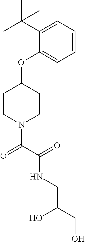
C1=CC=C(C(C)(C)C)C(OC2CCN(C(C(=O)NCC(CO)O)=O)CC2)=C1
